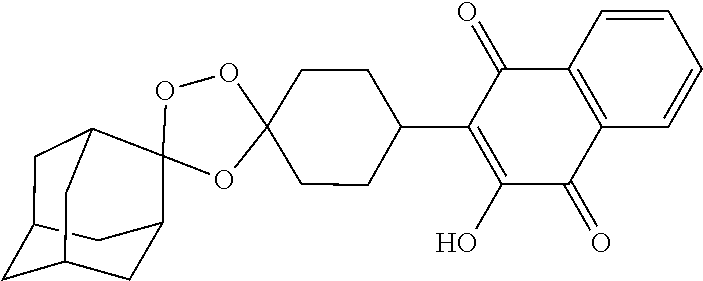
C1=CC=CC2=C1C(=O)C(C1CCC3(OC4(OO3)C3CC5CC(CC4C5)C3)CC1)=C(O)C2=O
